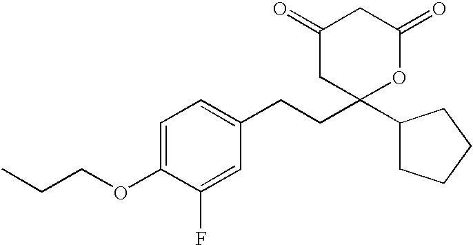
C1(OCCC)=CC=C(CCC2(C3CCCC3)OC(=O)CC(=O)C2)C=C1F
